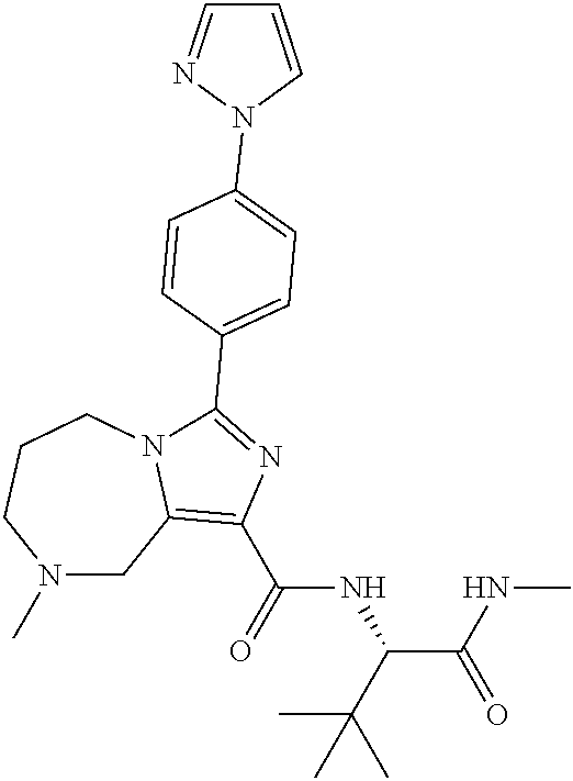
N1(C)CC2=C(C(=O)NC(C(NC)=O)C(C)(C)C)N=C(C3=CC=C(N4N=CC=C4)C=C3)N2CCC1
